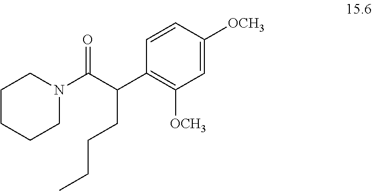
C1CCCN(C(C(C2=C([OCH3])C=C([OCH3])C=C2)CCCC)=O)C1
